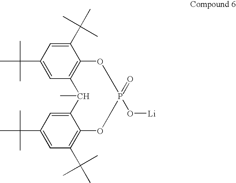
C1=C(C(C)(C)C)C2=C(C=C1C(C)(C)C)C(C)C1=CC(C(C)(C)C)=CC(C(C)(C)C)=C1OP(=O)(O[Li])O2
